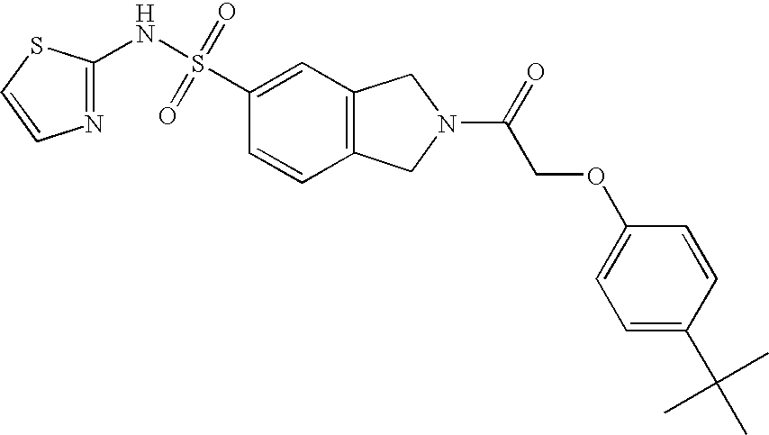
C1(NS(C2=CC3=C(C=C2)CN(C(=O)COC2=CC=C(C(C)(C)C)C=C2)C3)(=O)=O)=NC=CS1
